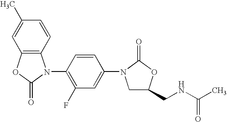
C12=C(OC(=O)N1C1=C(F)C=C(N3CC(CNC(C)=O)OC3=O)C=C1)C=C(C)C=C2
